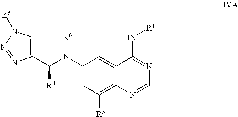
C1(N(C(C2=CN([Z3])N=N2)[R4])[R6])=CC([R5])=C2C(=C1)C(N[R1])=NC=N2
